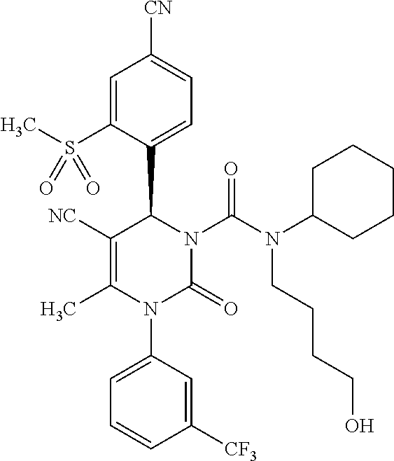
C1([NC])=C(C)N(C2=CC=CC([CF3])=C2)C(=O)N(C(N(CCCCO)C2CCCCC2)=O)C1C1=CC=C([CN])C=C1S(C)(=O)=O
